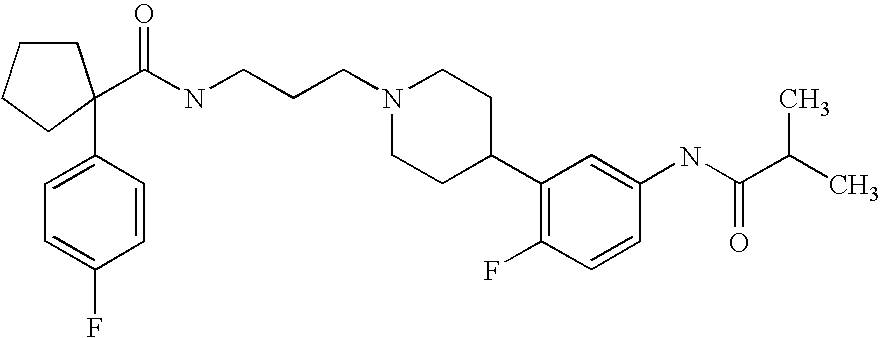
C1=CC(C2(C(=O)NCCCN3CCC(C4=C(F)C=CC(NC(C(C)C)=O)=C4)CC3)CCCC2)=CC=C1F
